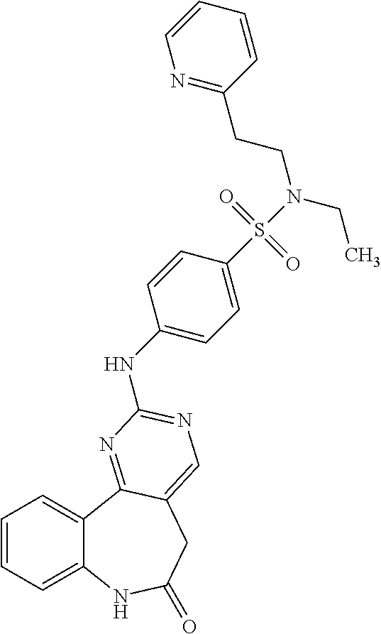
C1=CC=C2C(=C1)C1=NC(NC3=CC=C(S(=O)(=O)N(CCC4=NC=CC=C4)CC)C=C3)=NC=C1CC(=O)N2
